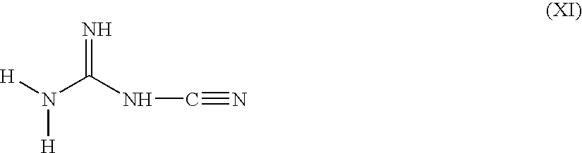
N=C(NC#N)N([H])[H]
